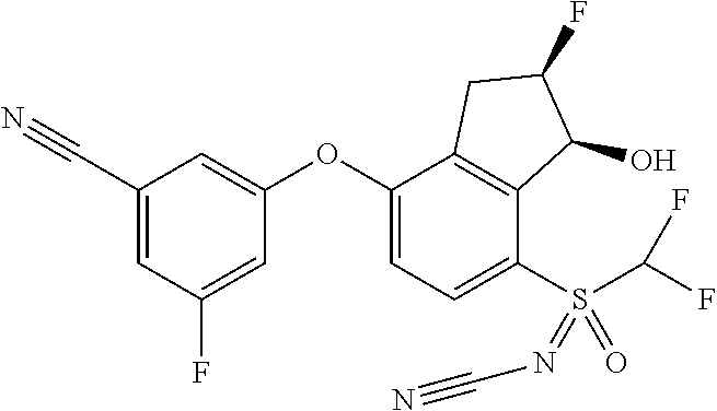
C1(C#N)=CC(F)=CC(OC2=CC=C(S(C(F)F)(=NC#N)=O)C3=C2CC(F)C3O)=C1
